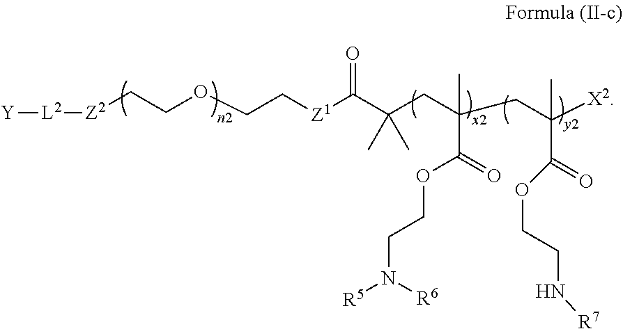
[Z2](CCOCC[Z1]C(C(CC(CC([X2])(C)C(=O)OCCN[R7])(C)C(=O)OCCN([R5])[R6])(C)C)=O)[L2][Y]
